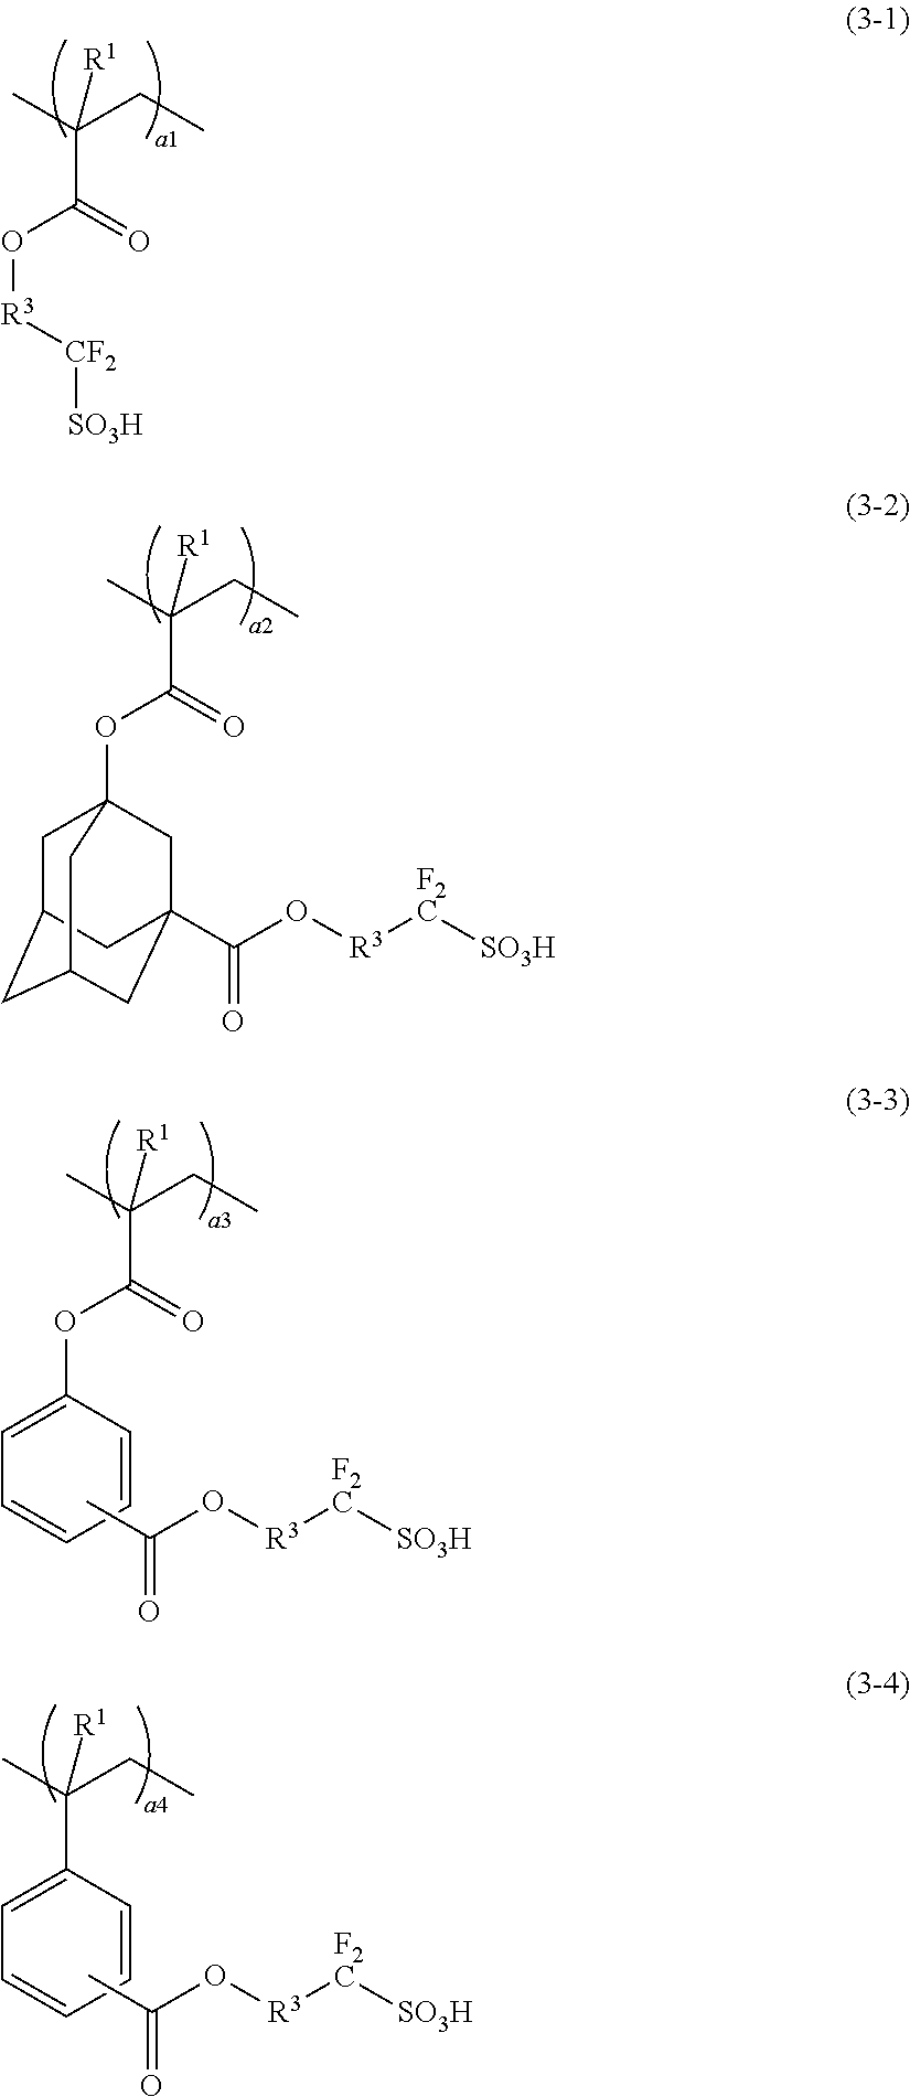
CC(CC)(C(=O)O[R3][CF2][SO3H])[R1].CC(O[R3][F2C][SO3H])=O.CC(CC)([R1])C1=CC=CC=C1.CC(CC)(C(=O)OC12CC3CC(CC(C(O[R3][F2C][SO3H])=O)(C1)C3)C2)[R1].CC(CC)(C(=O)OC1=CC=CC=C1)[R1].CC(O[R3][F2C][SO3H])=O
